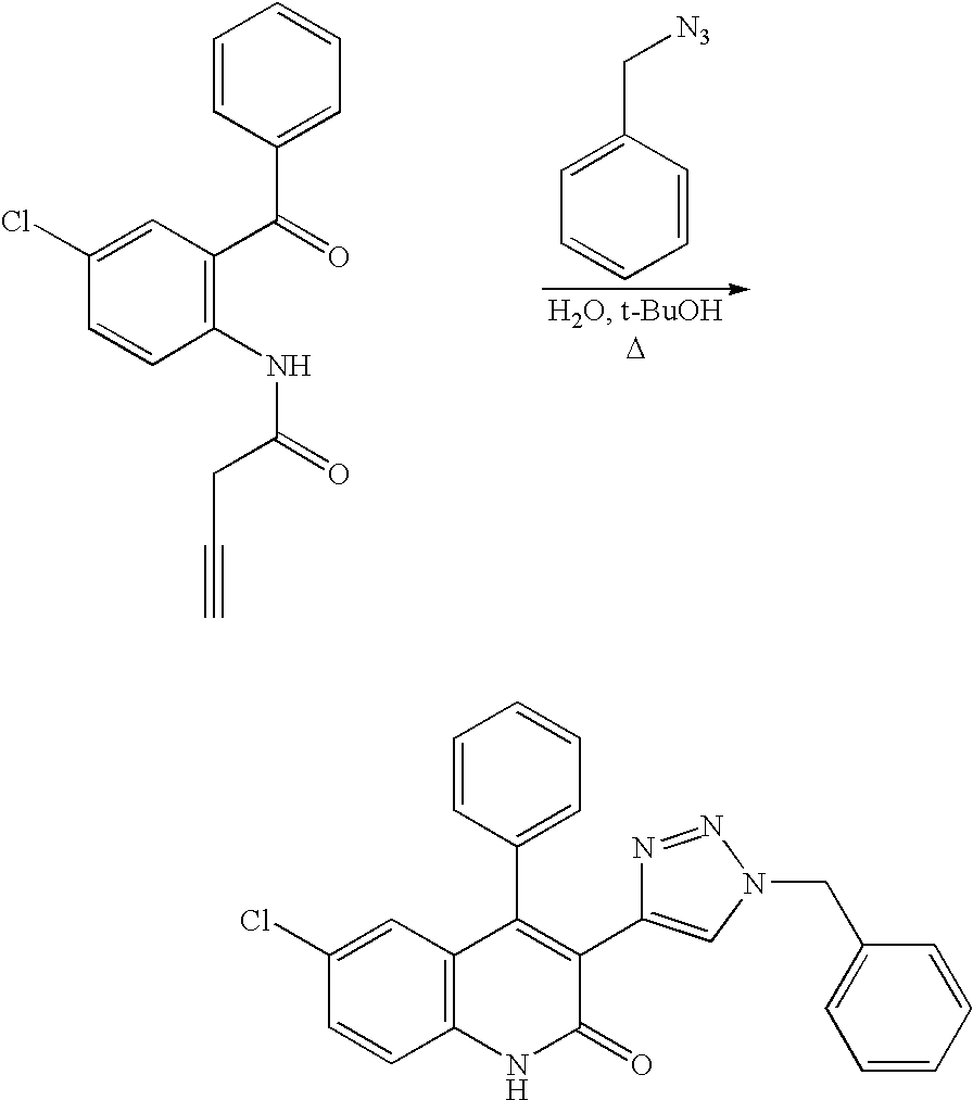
C1(Cl)=CC(C(=O)C2=CC=CC=C2)=C(NC(=O)CC#C)C=C1.C1=C(C[N3])C=CC=C1.C1(Cl)=CC2=C(C=C1)NC(=O)C(C1=CN(CC3=CC=CC=C3)N=N1)=C2C1=CC=CC=C1
